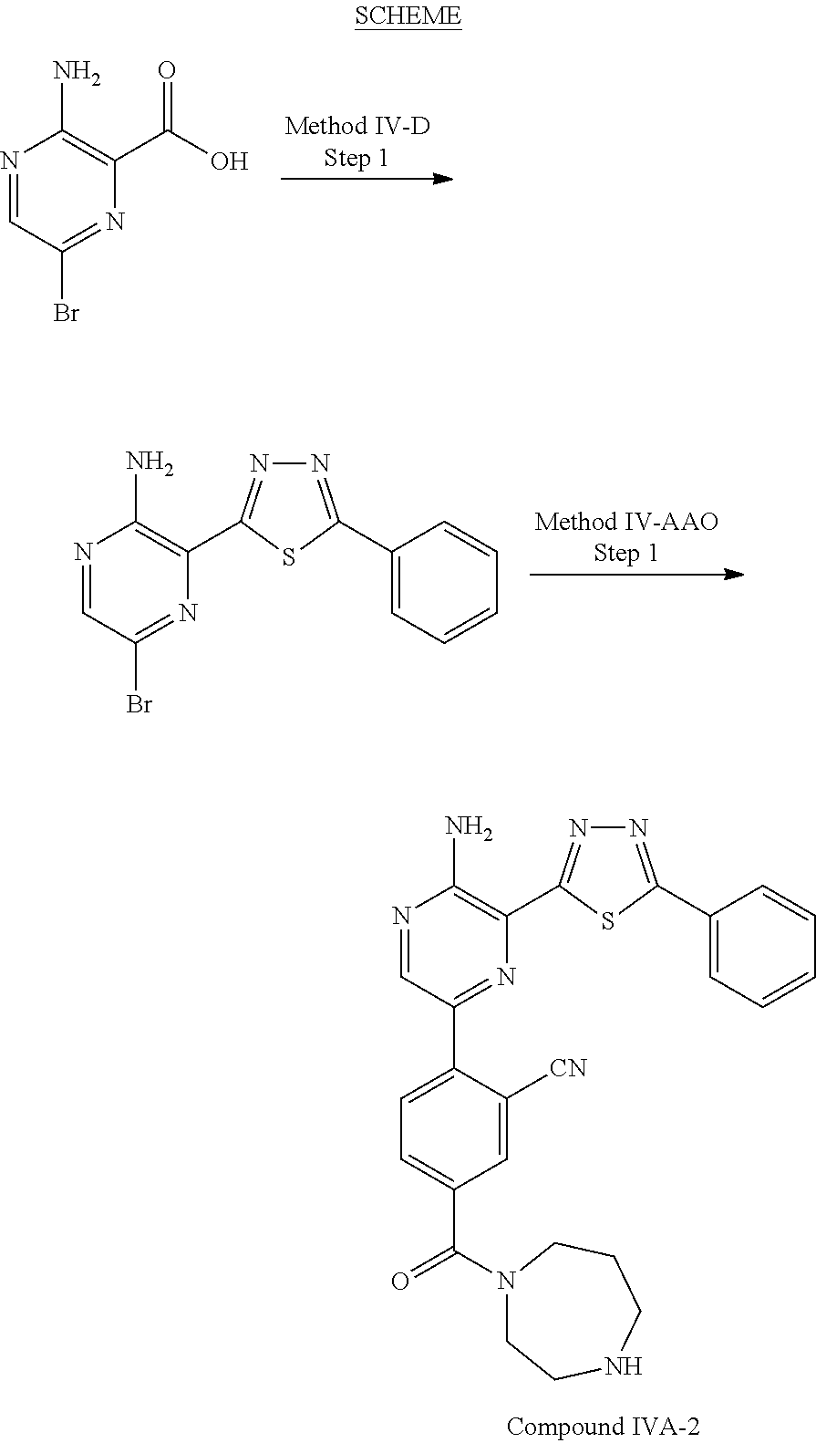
N1=CC(Br)=NC(C(O)=O)=C1N.N1=CC(Br)=NC(C2=NN=C(C3=CC=CC=C3)S2)=C1N.N1=CC(C2=CC=C(C(=O)N3CCNCCC3)C=C2[CN])=NC(C2=NN=C(C3=CC=CC=C3)S2)=C1N
